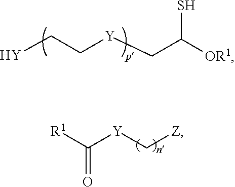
[Y]CC[Y]CC([OR1])S.C(=O)([R1])[Y]C[Z]
